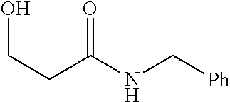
C([Ph])NC(CCO)=O
